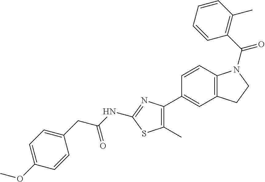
C1=C(OC)C=CC(CC(NC2=NC(C3=CC4=C(C=C3)N(C(C3=C(C)C=CC=C3)=O)CC4)=C(C)S2)=O)=C1
